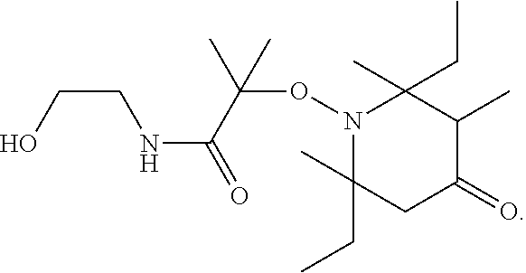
OCCNC(=O)C(ON1C(CC)(C)CC(=O)C(C)C1(C)CC)(C)C
